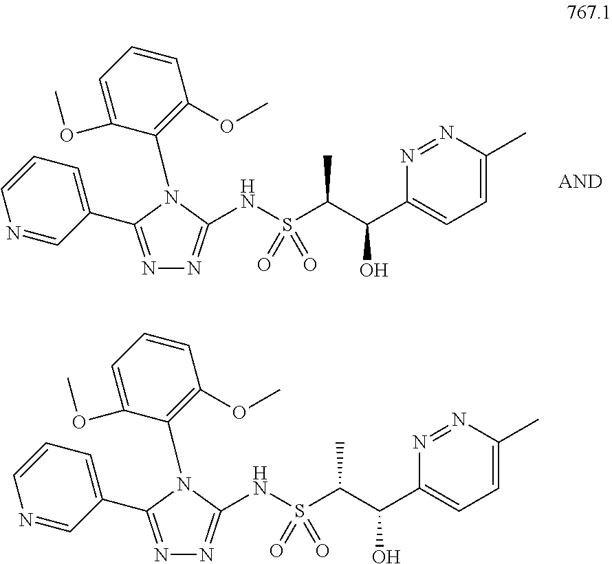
N1=C(C2=CC=CN=C2)N(C2=C(OC)C=CC=C2OC)C(NS(C(C(C2=CC=C(C)N=N2)O)C)(=O)=O)=N1.N1=C(C2=CC=CN=C2)N(C2=C(OC)C=CC=C2OC)C(NS(C(C(C2=CC=C(C)N=N2)O)C)(=O)=O)=N1
